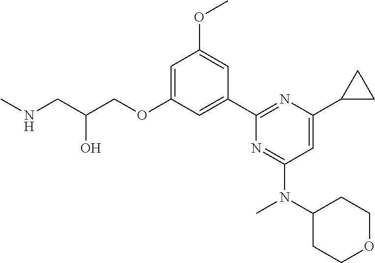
N(CC(COC1=CC(OC)=CC(C2=NC(C3CC3)=CC(N(C3CCOCC3)C)=N2)=C1)O)C
